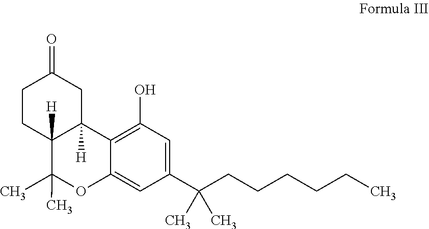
C1CC2([H])C([H])(CC1=O)C1=C(O)C=C(C(CCCCCC)(C)C)C=C1OC2(C)C
